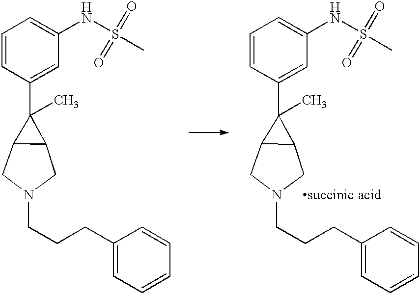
C1=CC(C2(C)C3C2CN(CCCC2=CC=CC=C2)C3)=CC(NS(C)(=O)=O)=C1.[succinic acid].C1=CC(C2(C)C3C2CN(CCCC2=CC=CC=C2)C3)=CC(NS(C)(=O)=O)=C1
